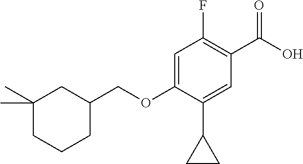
C1(F)=C(C(O)=O)C=C(C2CC2)C(OCC2CC(C)(C)CCC2)=C1
